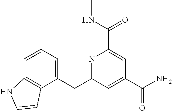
C1=CC=C(CC2=NC(C(NC)=O)=CC(C(N)=O)=C2)C2=C1NC=C2
